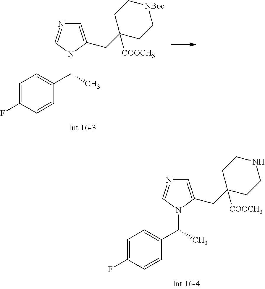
C1=C(CC2([COOCH3])CCNCC2)N(C(C)C2=CC=C(F)C=C2)C=N1.C1=C(CC2([COOCH3])CC[NBoc]CC2)N(C(C)C2=CC=C(F)C=C2)C=N1
